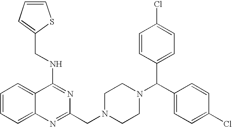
C1(CNC2=NC(CN3CCN(C(C4=CC=C(Cl)C=C4)C4=CC=C(Cl)C=C4)CC3)=NC3=CC=CC=C23)=CC=CS1
